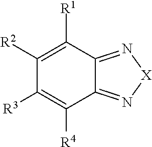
C1([R3])=C([R4])C2=N[X]N=C2C([R1])=C1[R2]
